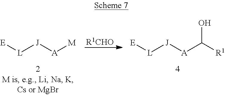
[L]([J][A]C([R1])O)[E].[L]([J][A][M])[E].[R1CHO]
